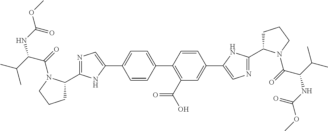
C1C(C2=NC=C(C3=CC=C(C4=C(C(O)=O)C=C(C5=CN=C(C6CCCN6C(=O)C(NC(OC)=O)C(C)C)N5)C=C4)C=C3)N2)N(C(=O)C(C(C)C)NC(OC)=O)CC1
